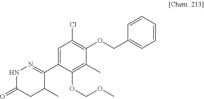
C1=C(C2=NNC(=O)CC2C)C(OCOC)=C(C)C(OCC2=CC=CC=C2)=C1Cl
